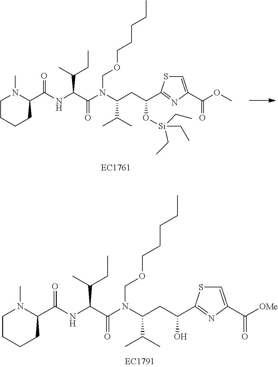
C1CCCC(C(NC(C(N(C(CC(O[Si](CC)(CC)CC)C2=NC(C(OC)=O)=CS2)C(C)C)COCCCCC)=O)C(C)CC)=O)N1C.C1CCCC(C(NC(C(N(C(CC(O)C2=NC(C([OMe])=O)=CS2)C(C)C)COCCCCC)=O)C(C)CC)=O)N1C
